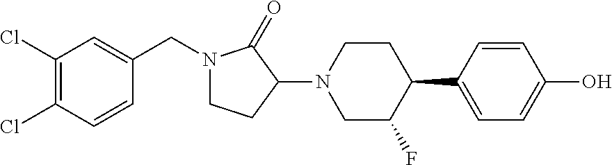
N1(CC2=CC(Cl)=C(Cl)C=C2)CCC(N2CC(F)C(C3=CC=C(O)C=C3)CC2)C1=O
